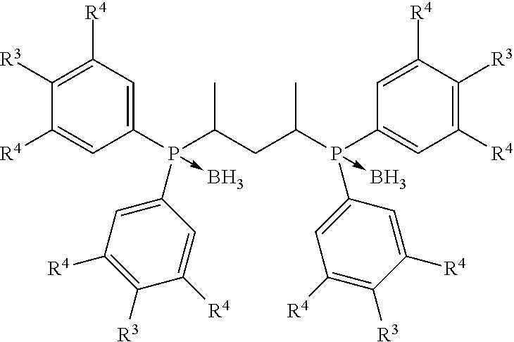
C1([R3])=C([R4])C=C(P(C(CC(C)P(C2=CC([R4])=C([R3])C([R4])=C2)(C2=CC([R4])=C([R3])C([R4])=C2)->B)C)(C2=CC([R4])=C([R3])C([R4])=C2)->B)C=C1[R4]
